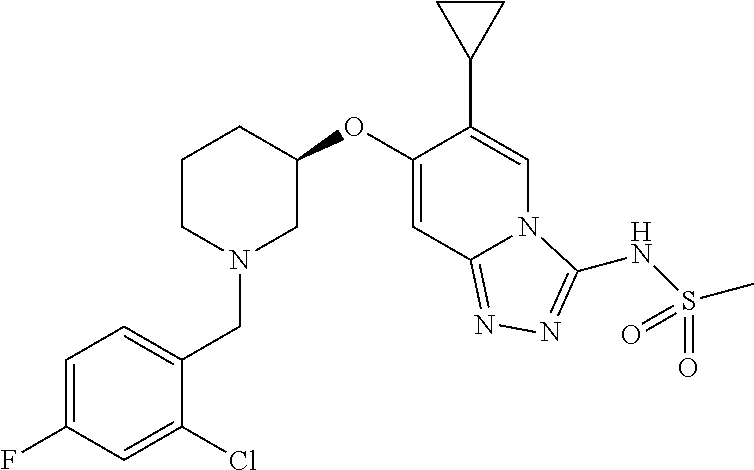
N1(CC2=CC=C(F)C=C2Cl)CC(OC2=CC3=NN=C(NS(C)(=O)=O)N3C=C2C2CC2)CCC1
